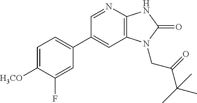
C12=C(N=CC(C3=CC=C([H3CO])C(F)=C3)=C1)NC(=O)N2CC(C(C)(C)C)=O
